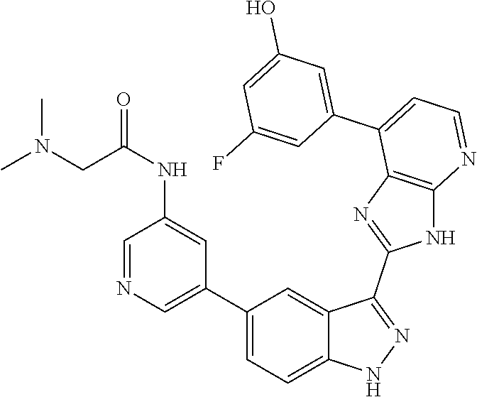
C1(C2=CC=C3C(=C2)C(C2=NC4=C(N2)N=CC=C4C2=CC(O)=CC(F)=C2)=NN3)=CN=CC(NC(=O)CN(C)C)=C1
